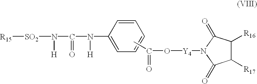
N(C1=CC=CC=C1)(C(N([SO2][R15])[H])=O)[H].CC(O[Y4]N1C(=O)C([R17])C([R16])C1=O)=O
